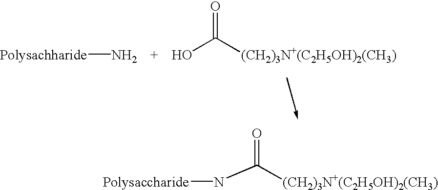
[Polysachharide]N.OC([(CH2)3N+(C2H5OH)2(CH3)])=O.N(C([(CH2)3N+(C2H5OH)2(CH3)])=O)[Polysaccharide]
